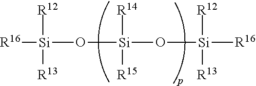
[Si]([R16])([R12])([R13])O[Si](O[Si]([R16])([R12])[R13])([R14])[R15]
